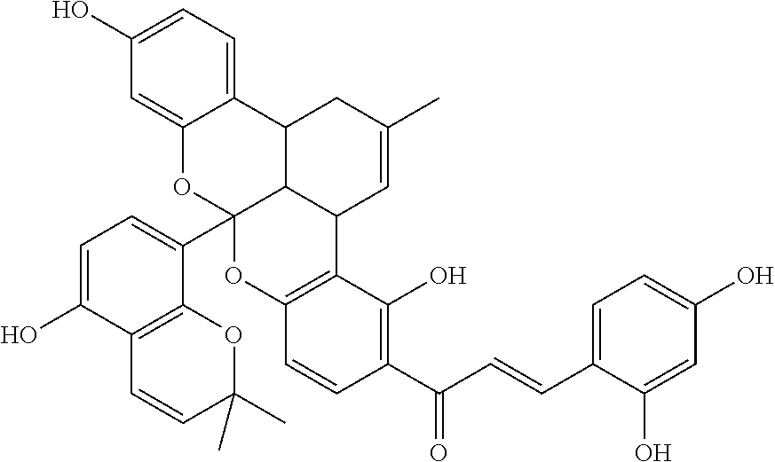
C1=C(O)C=C2C(=C1)C1C3C(C4=CC=C(O)C5=C4OC(C)(C)C=C5)(O2)OC2=C(C3C=C(C)C1)C(O)=C(C(C=CC1=CC=C(O)C=C1O)=O)C=C2
